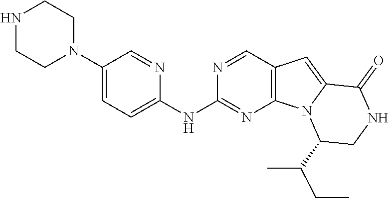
N1=CC2=C(N=C1NC1=CC=C(N3CCNCC3)C=N1)N1C(=C2)C(=O)NCC1C(CC)C
